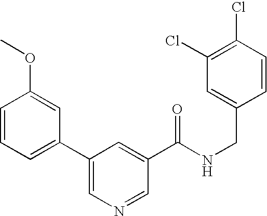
C1=CC=C(C2=CN=CC(C(NCC3=CC(Cl)=C(Cl)C=C3)=O)=C2)C=C1OC
